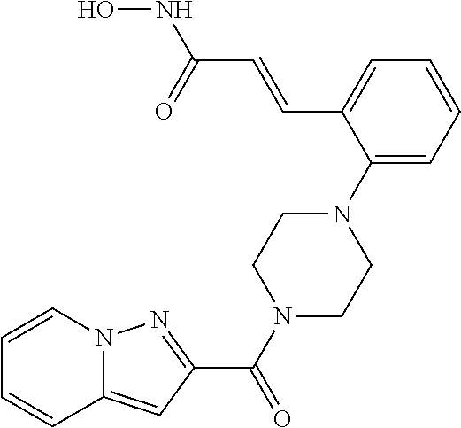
C1=C(N2CCN(C(C3=NN4C(=C3)C=CC=C4)=O)CC2)C(C=CC(NO)=O)=CC=C1
